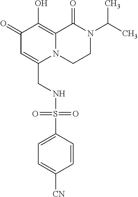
C1(=O)C=C(CNS(C2=CC=C([CN])C=C2)(=O)=O)N2C(=C1O)C(=O)N(C(C)C)CC2
